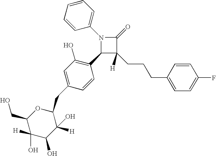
N1(C2=CC=CC=C2)C(C2=C(O)C=C(CC3OC(CO)C(O)([H])C(O)C3([H])O)C=C2)C(CCCC2=CC=C(F)C=C2)([H])C1=O
